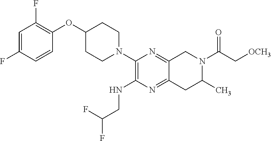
C1=C(F)C=CC(OC2CCN(C3=C(NCC(F)F)N=C4C(=N3)CN(C(=O)C[OCH3])C(C)C4)CC2)=C1F
